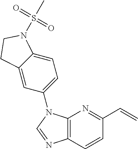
C12=C(C=CC(C=C)=N1)N=CN2C1=CC=C2C(=C1)CCN2S(C)(=O)=O
